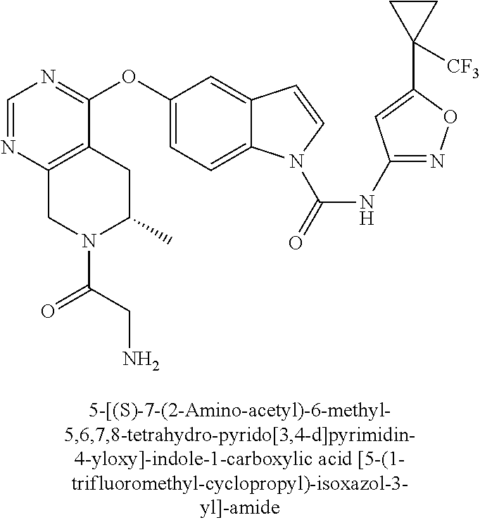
C1(OC2=CC=C3C(=C2)C=CN3C(=O)NC2=NOC(C3([CF3])CC3)=C2)=NC=NC2=C1CC(C)N(C(CN)=O)C2
